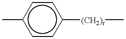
c1cc([(CH2)r]C)ccc1C
